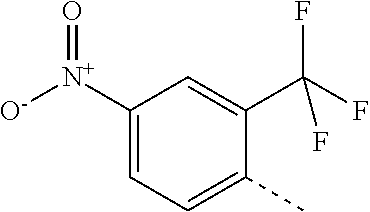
C1([N+]([O-])=O)=CC=C(C)C(C(F)(F)F)=C1
